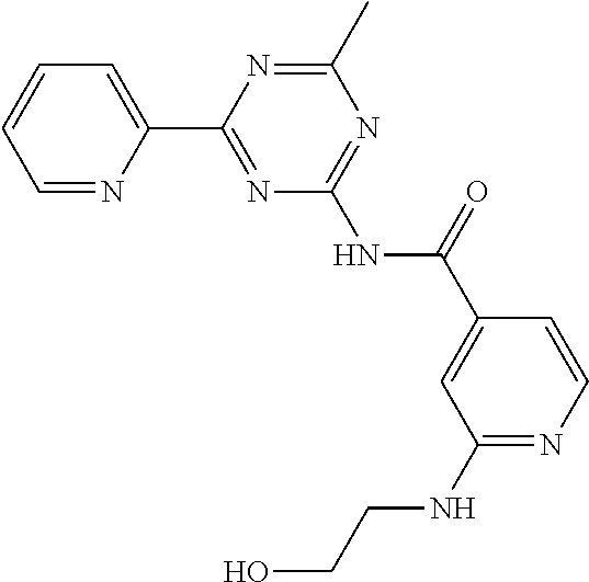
C1=NC(C2=NC(NC(=O)C3=CC(NCCO)=NC=C3)=NC(C)=N2)=CC=C1
